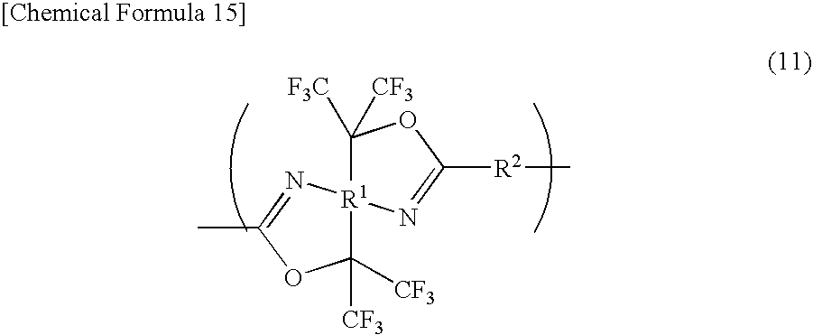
C1([CF3])([CF3])[R1]2(N=C(C)O1)N=C([R2]C)OC2([F3C])[CF3]
